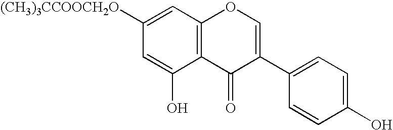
C12=C(C=C([(CH3)3CCOOCH2O])C=C1O)OC=C(C1=CC=C(O)C=C1)C2=O
